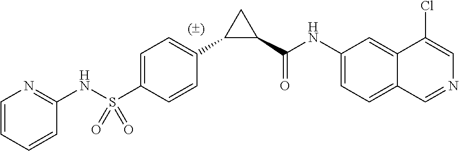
C1(C(NC2=CC=C3C=NC=C(Cl)C3=C2)=O)CC1C1=CC=C(S(NC2=NC=CC=C2)(=O)=O)C=C1
